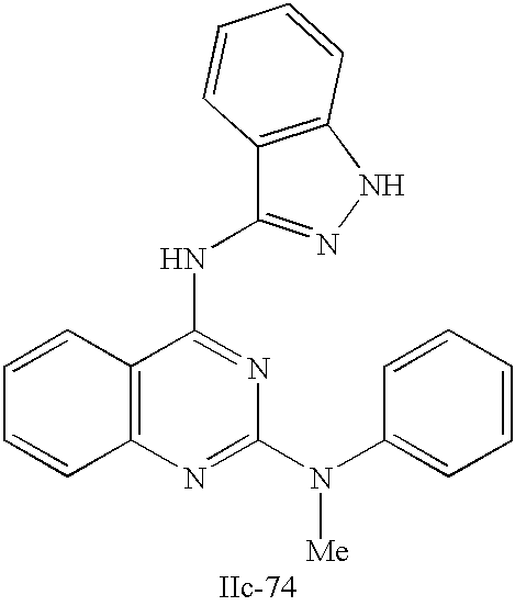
C12=C(N=C(N(C3=CC=CC=C3)[Me])N=C1NC1=NNC3=C1C=CC=C3)C=CC=C2
